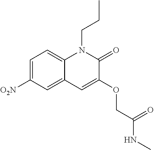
C1=C([O2N])C=C2C(=C1)N(CCC)C(=O)C(OCC(NC)=O)=C2
